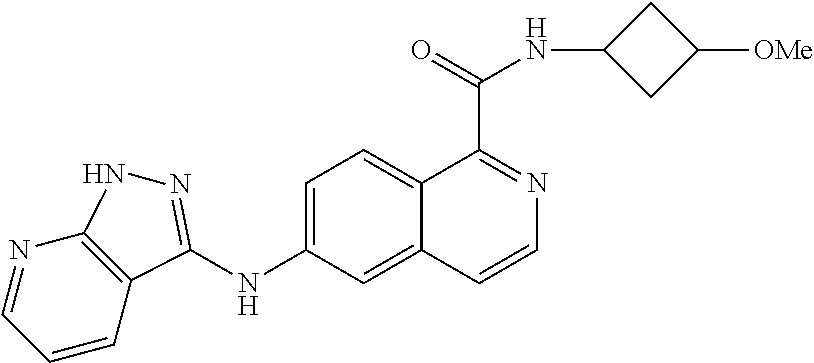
N1=CC=CC2=C1NN=C2NC1=CC=C2C(=C1)C=CN=C2C(=O)NC1CC([OMe])C1
